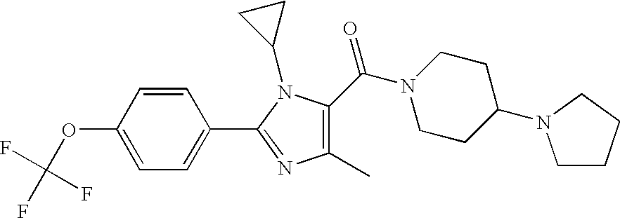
C1(OC(F)(F)F)=CC=C(C2=NC(C)=C(C(N3CCC(N4CCCC4)CC3)=O)N2C2CC2)C=C1
